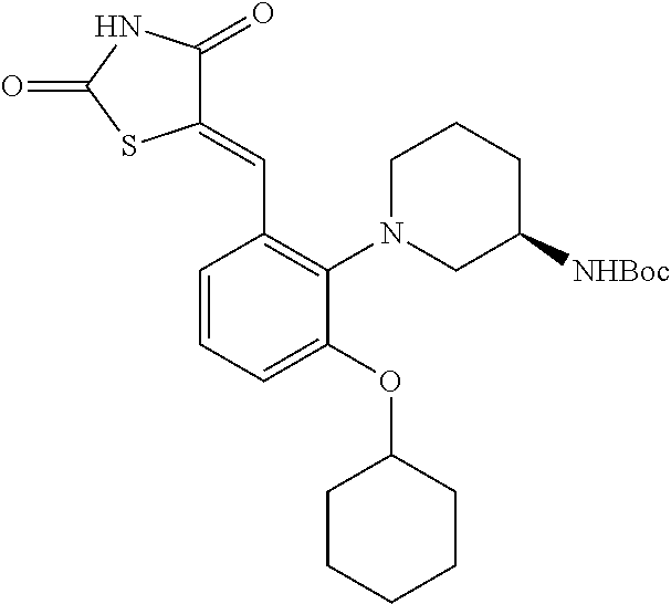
C1(=CC2=C(N3CCCC([NHBoc])C3)C(OC3CCCCC3)=CC=C2)C(=O)NC(=O)S1
